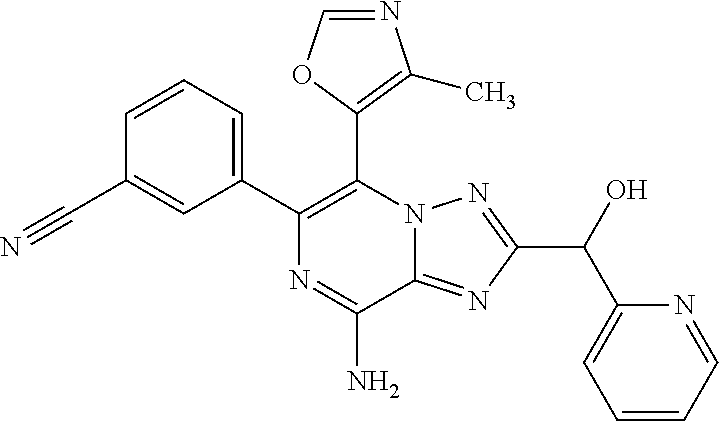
C1=CC=C(C2=C(C3=C(C)N=CO3)N3C(=NC(C(C4=CC=CC=N4)O)=N3)C(N)=N2)C=C1C#N
